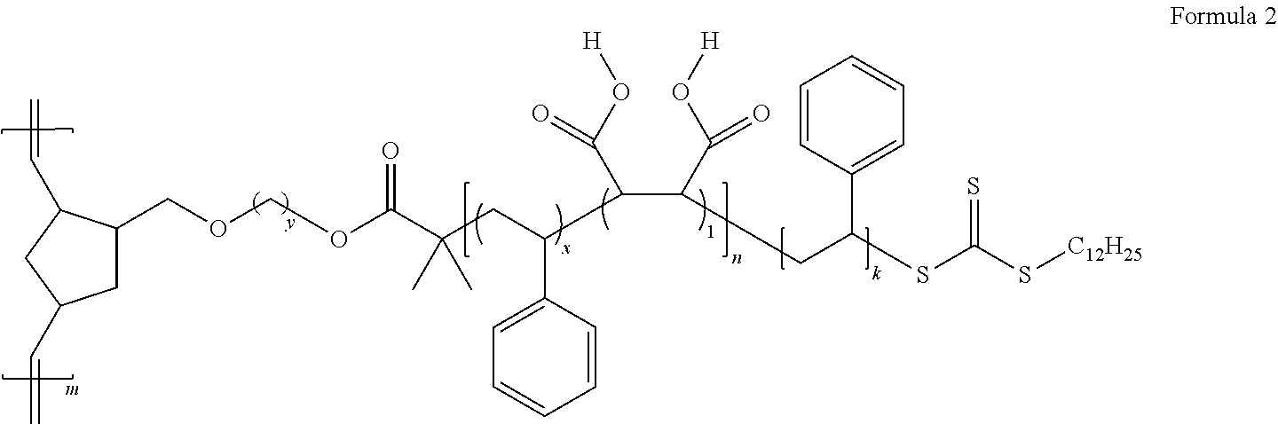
C1C(COCOC(C(CC(C(C(C(O[H])=O)CC(SC(S[C12H25])=S)C2=CC=CC=C2)C(O[H])=O)C2=CC=CC=C2)(C)C)=O)C(C=C)CC1C=C
